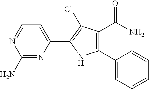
C1(N)=NC(C2=C(Cl)C(C(=O)N)=C(C3=CC=CC=C3)N2)=CC=N1
